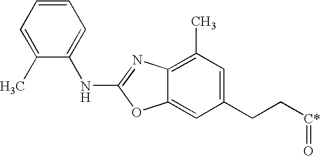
C1(C)=CC=CC=C1NC1=NC2=C(C)C=C(CC[C*]=O)C=C2O1
